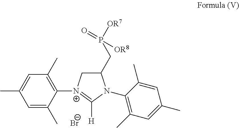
C1(CP([OR7])([OR8])=O)C[N+](C2=C(C)C=C(C)C=C2C)=C([H])N1C1=C(C)C=C(C)C=C1C.[Br-]
